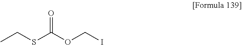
CCSC(OCI)=O
